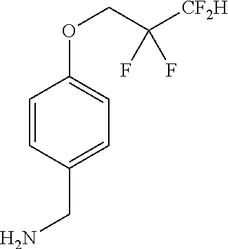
C1=CC(CN)=CC=C1OCC([CF2H])(F)F
